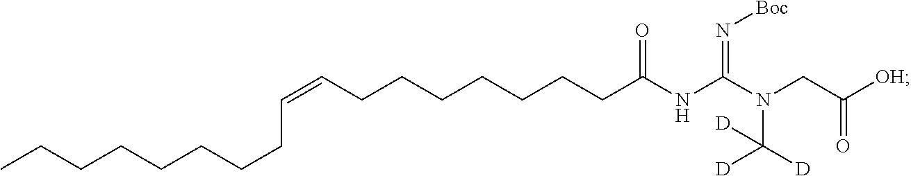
C(=CCCCCCCCC(NC(N(CC([OH])=O)C([D])([D])[D])=N[Boc])=O)CCCCCCCC
